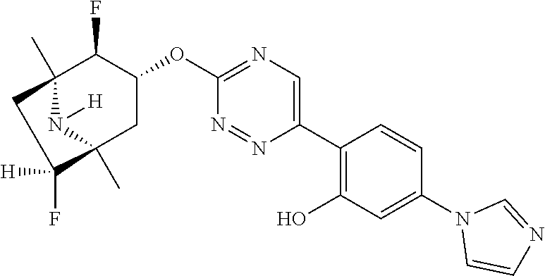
C12(C)C(F)C(OC3=NC=C(C4=C(O)C=C(N5C=CN=C5)C=C4)N=N3)CC(C)(N1[H])C([H])(F)C2
